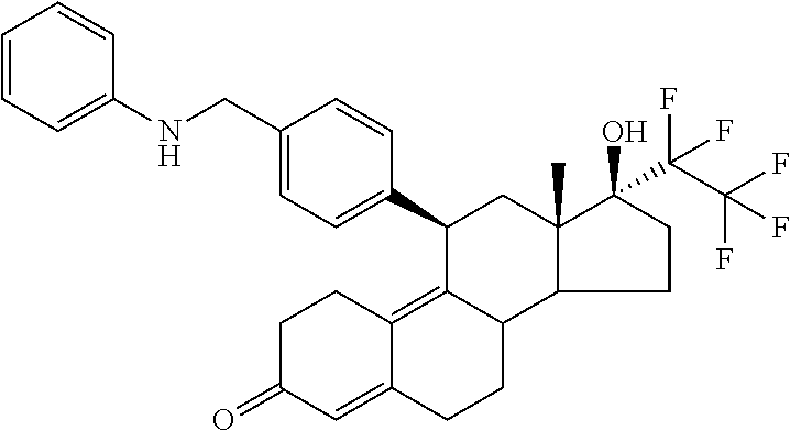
C1C(=O)C=C2C(=C3C(CC2)C2C(C)(CC3C3=CC=C(CNC4=CC=CC=C4)C=C3)C(O)(C(C(F)(F)F)(F)F)CC2)C1
